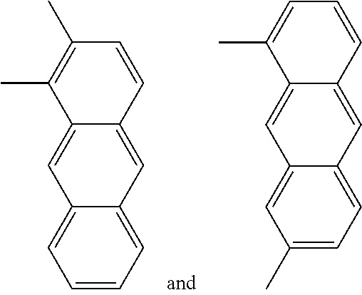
C1=CC=C2C(=C1)C=C1C(=C2)C=CC(C)=C1C.C1(C)=CC=C2C(=C1)C=C1C(=C2)C=CC=C1C
